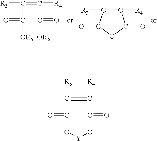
C1([R3])=C([R4])C(=O)O[Y]OC1=O.[R3]C(=C([R4])C([OR6])=O)C([OR5])=O.C1([R4])=C([R3])C(=O)OC1=O
